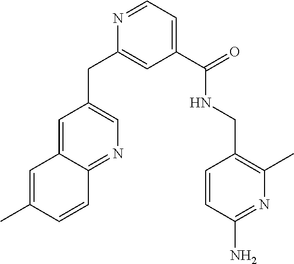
N1=CC=C(C(=O)NCC2=C(C)N=C(N)C=C2)C=C1CC1=CN=C2C(=C1)C=C(C)C=C2
